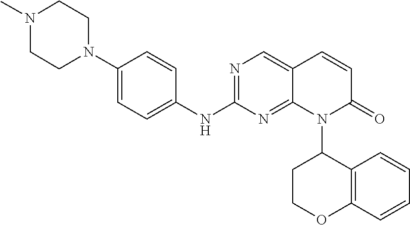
N1=C(NC2=CC=C(N3CCN(C)CC3)C=C2)N=C2C(=C1)C=CC(=O)N2C1C2=C(C=CC=C2)OCC1
